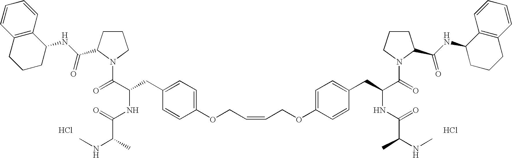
C1CC(C(NC2C3=C(CCC2)C=CC=C3)=O)N(C(C(NC(=O)C(NC)C)CC2=CC=C(OCC=CCOC3=CC=C(CC(C(N4C(C(NC5C6=C(CCC5)C=CC=C6)=O)CCC4)=O)NC(=O)C(NC)C)C=C3)C=C2)=O)C1.Cl.Cl
